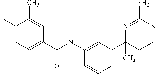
C1(F)=CC=C(C(NC2=CC(C3(C)CCSC(N)=N3)=CC=C2)=O)C=C1C
